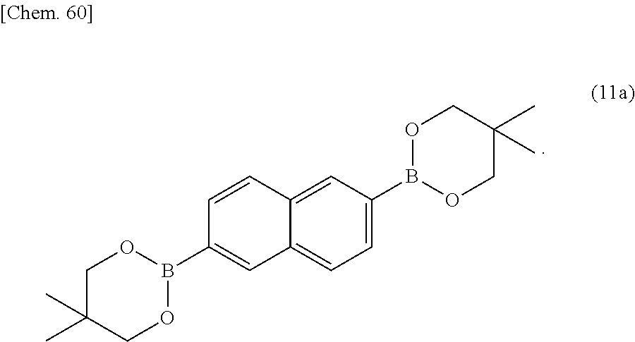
C1=CC2=CC(B3OCC(C)(C)CO3)=CC=C2C=C1B1OCC(C)(C)CO1
